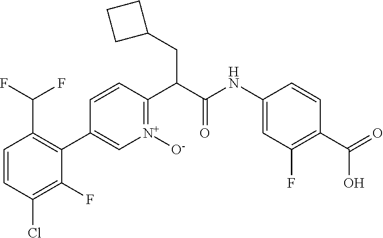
C1=CC(Cl)=C(F)C(C2=C[N+]([O-])=C(C(CC3CCC3)C(=O)NC3=CC(F)=C(C(O)=O)C=C3)C=C2)=C1C(F)F
